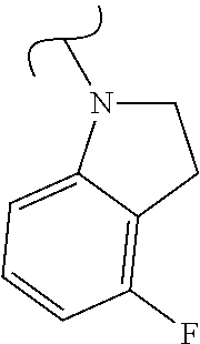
C1CC2=C(F)C=CC=C2N1C
